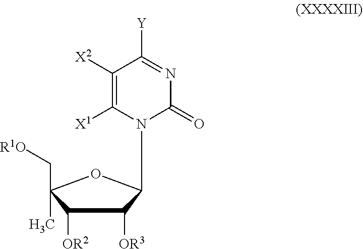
N1=C([Y])C([X2])=C([X1])N(C2C([OR3])C([OR2])C(C[R1O])(C)O2)C1=O
